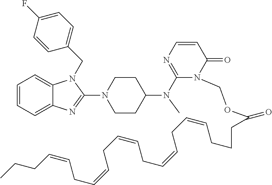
C1=CC=C2C(=C1)N(CC1=CC=C(F)C=C1)C(N1CCC(N(C3=NC=CC(=O)N3COC(=O)CCCC=CCC=CCC=CCC=CCC=CCCC)C)CC1)=N2
